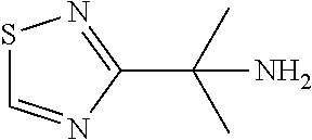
C1(C(C)(C)N)=NSC=N1
